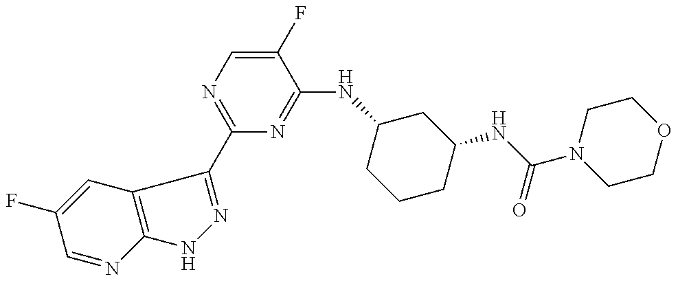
C1=NC2=C(C=C1F)C(C1=NC=C(F)C(NC3CCCC(NC(=O)N4CCOCC4)C3)=N1)=NN2
